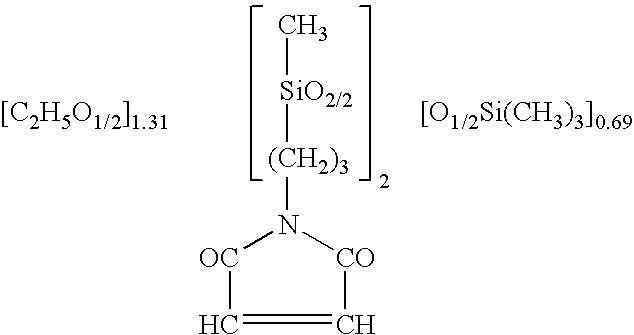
C[SiO2/2][(CH2)3]N1[OC]C=C[CO]1
